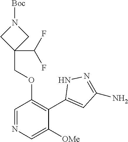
C1=NC=C([OMe])C(C2=CC(N)=NN2)=C1OCC1(C(F)F)CN([Boc])C1
